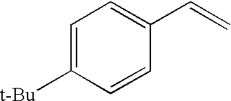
C1=C([t-Bu])C=CC(C=C)=C1
